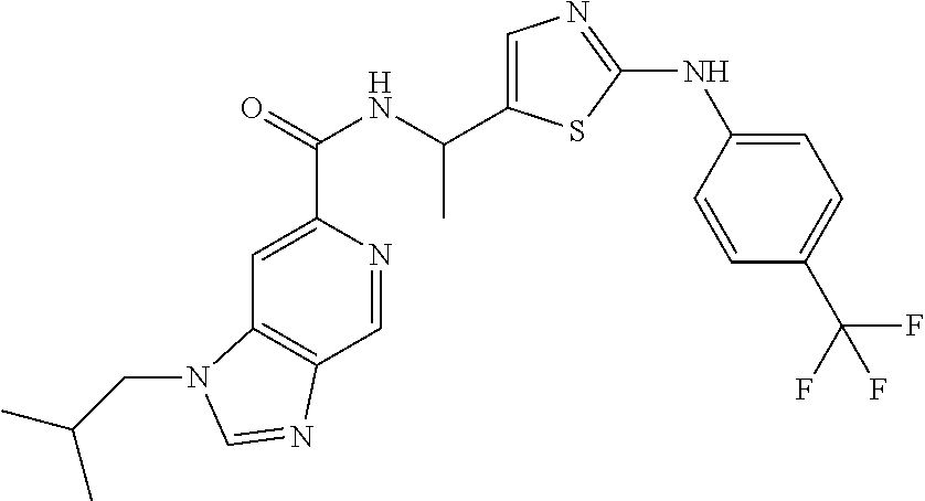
C1=C(C(NC(=O)C2=CC3=C(C=N2)N=CN3CC(C)C)C)SC(NC2=CC=C(C(F)(F)F)C=C2)=N1
